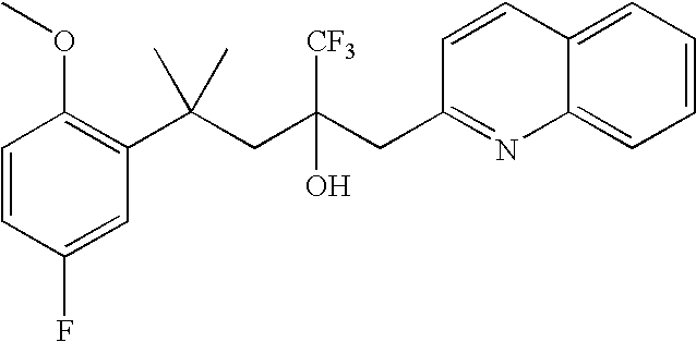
C1=CC(F)=CC(C(CC(CC2=NC3=CC=CC=C3C=C2)([CF3])O)(C)C)=C1OC
